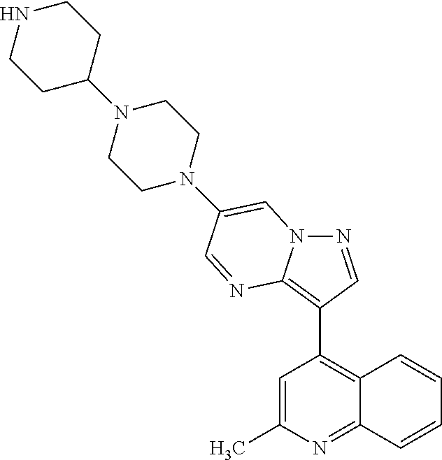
N1=CC(C2=C3C(=NC(C)=C2)C=CC=C3)=C2N1C=C(N1CCN(C3CCNCC3)CC1)C=N2
